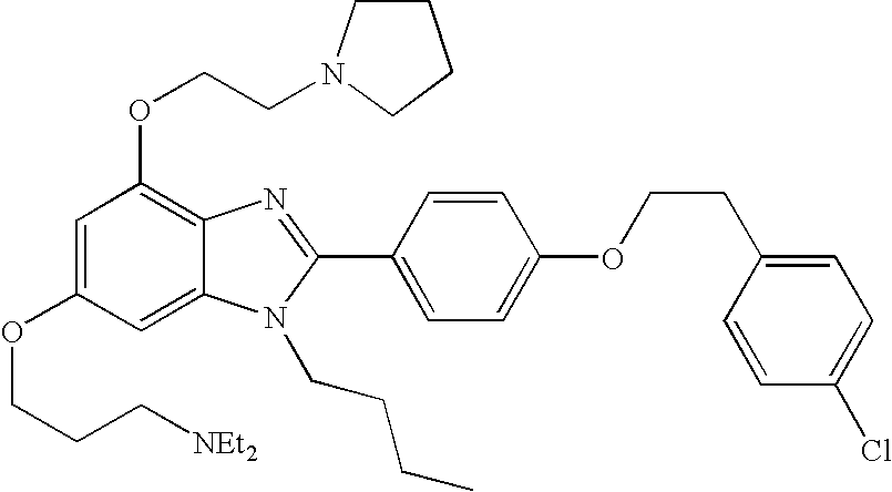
C1=C(OCCC[NEt2])C=C2C(=C1OCCN1CCCC1)N=C(C1=CC=C(OCCC3=CC=C(Cl)C=C3)C=C1)N2CCCC
